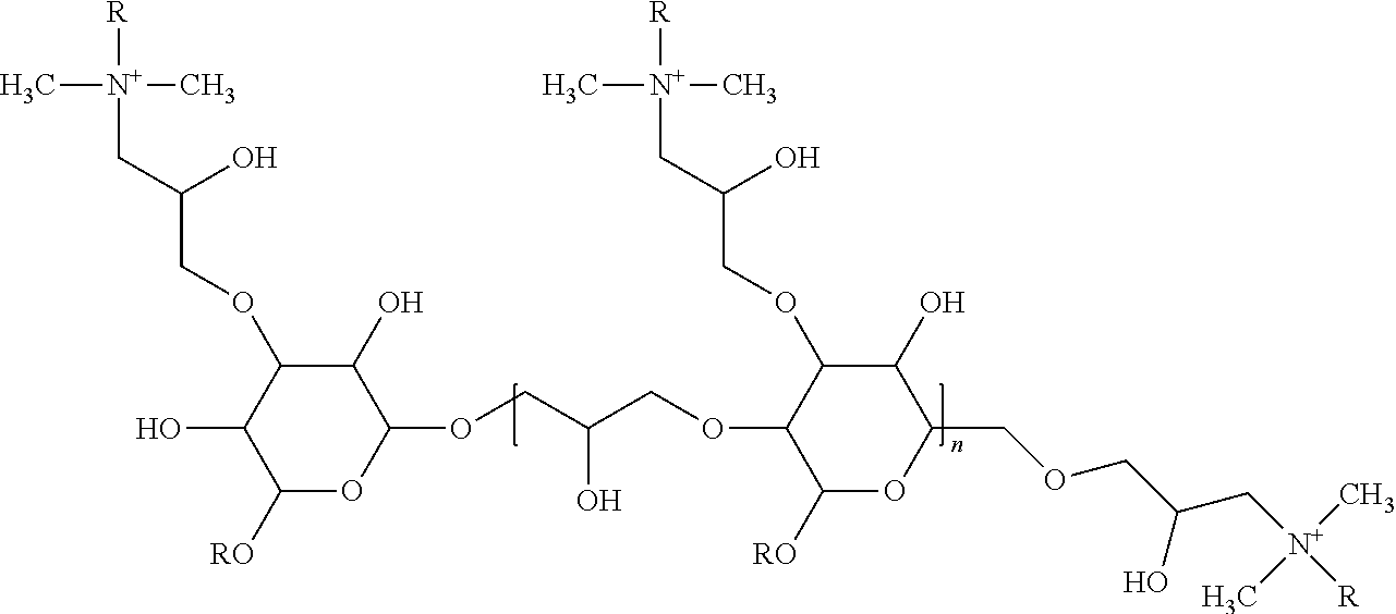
[R][N+](CC(COC1C(O)C([RO])OC(OCC(COC2C([RO])OC(COCC(C[N+]([R])(C)C)O)C(O)C2OCC(C[N+]([R])(C)C)O)O)C1O)O)(C)C
